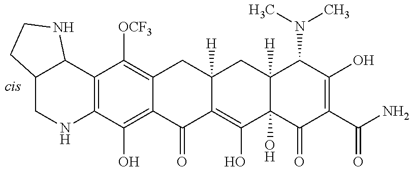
C12=C(C(O)=C3C(=C1[OCF3])CC1([H])C(=C(O)C4(O)C([H])(C1)C(N(C)C)C(O)=C(C(N)=O)C4=O)C3=O)NCC1C2NCC1
